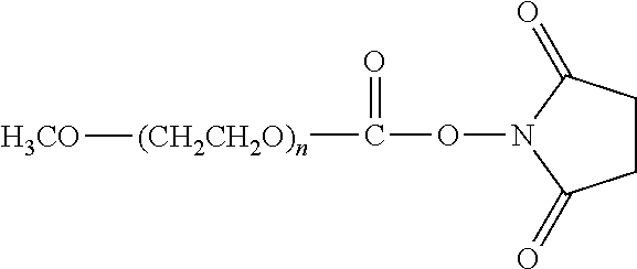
[(CH2CH2O)n](C(ON1C(=O)CCC1=O)=O)[H3CO]
